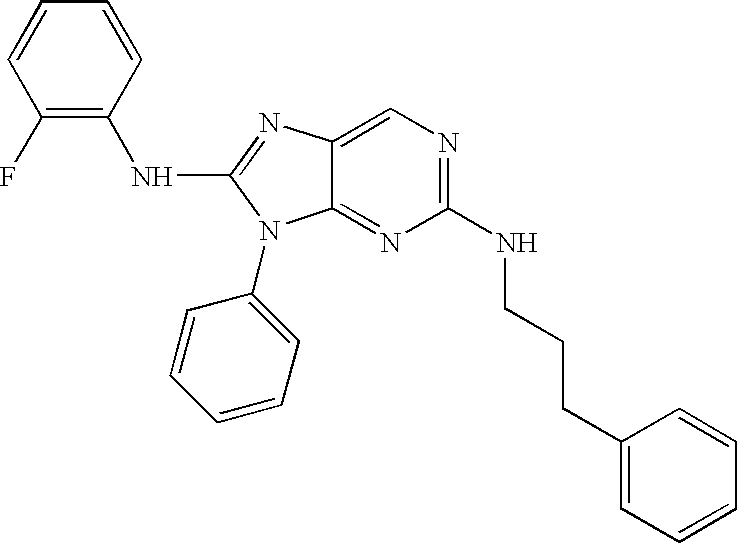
C1=CC(F)=C(NC2=NC3=CN=C(NCCCC4=CC=CC=C4)N=C3N2C2=CC=CC=C2)C=C1
